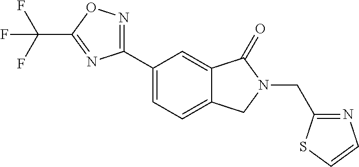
C(N1C(=O)C2=CC(C3=NOC(C(F)(F)F)=N3)=CC=C2C1)C1=NC=CS1
